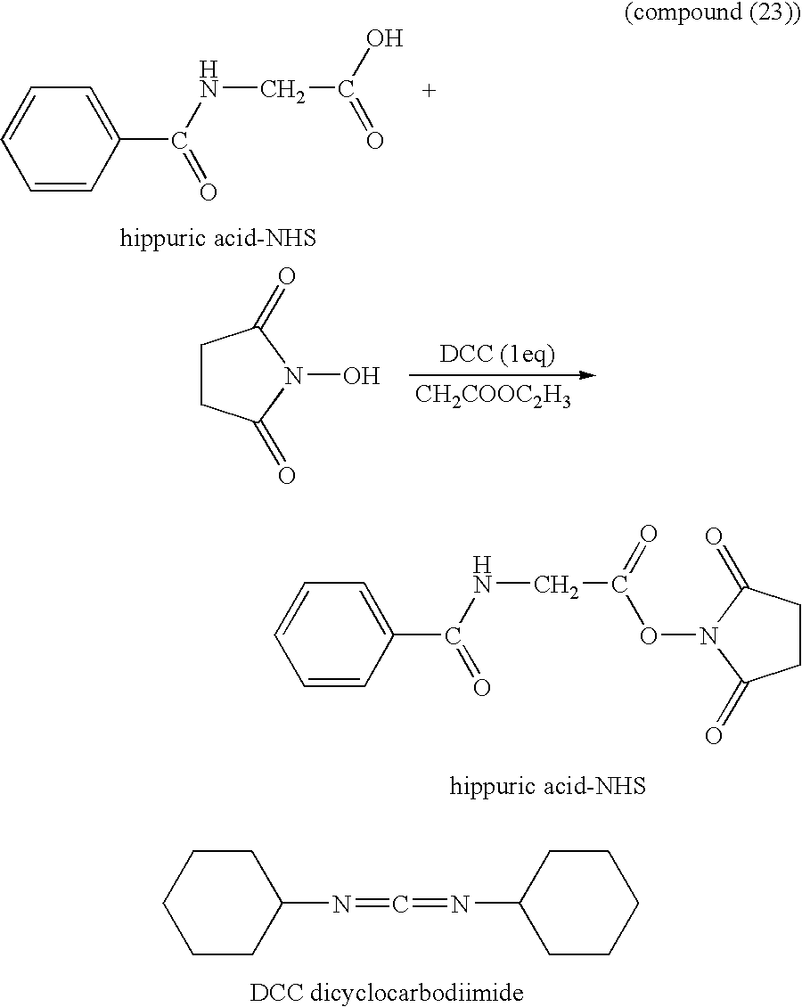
C1=CC(C(NCC(=O)O)=O)=CC=C1.C1CC(=O)N(O)C1=O.[CH2COOC2H3].C1=CC(C(NCC(ON2C(=O)CCC2=O)=O)=O)=CC=C1.C1CCCCC1N=C=NC1CCCCC1
